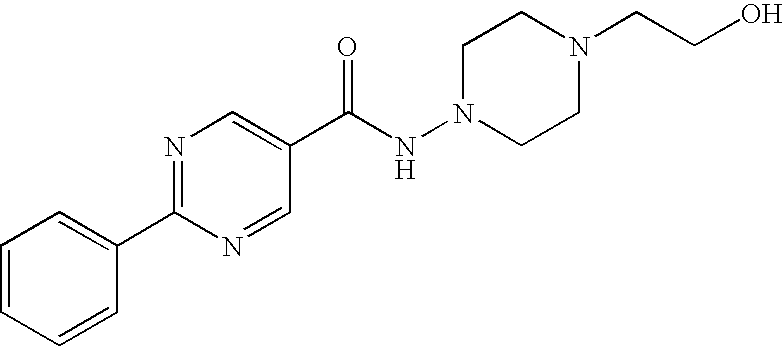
C1=CC=CC(C2=NC=C(C(NN3CCN(CCO)CC3)=O)C=N2)=C1
